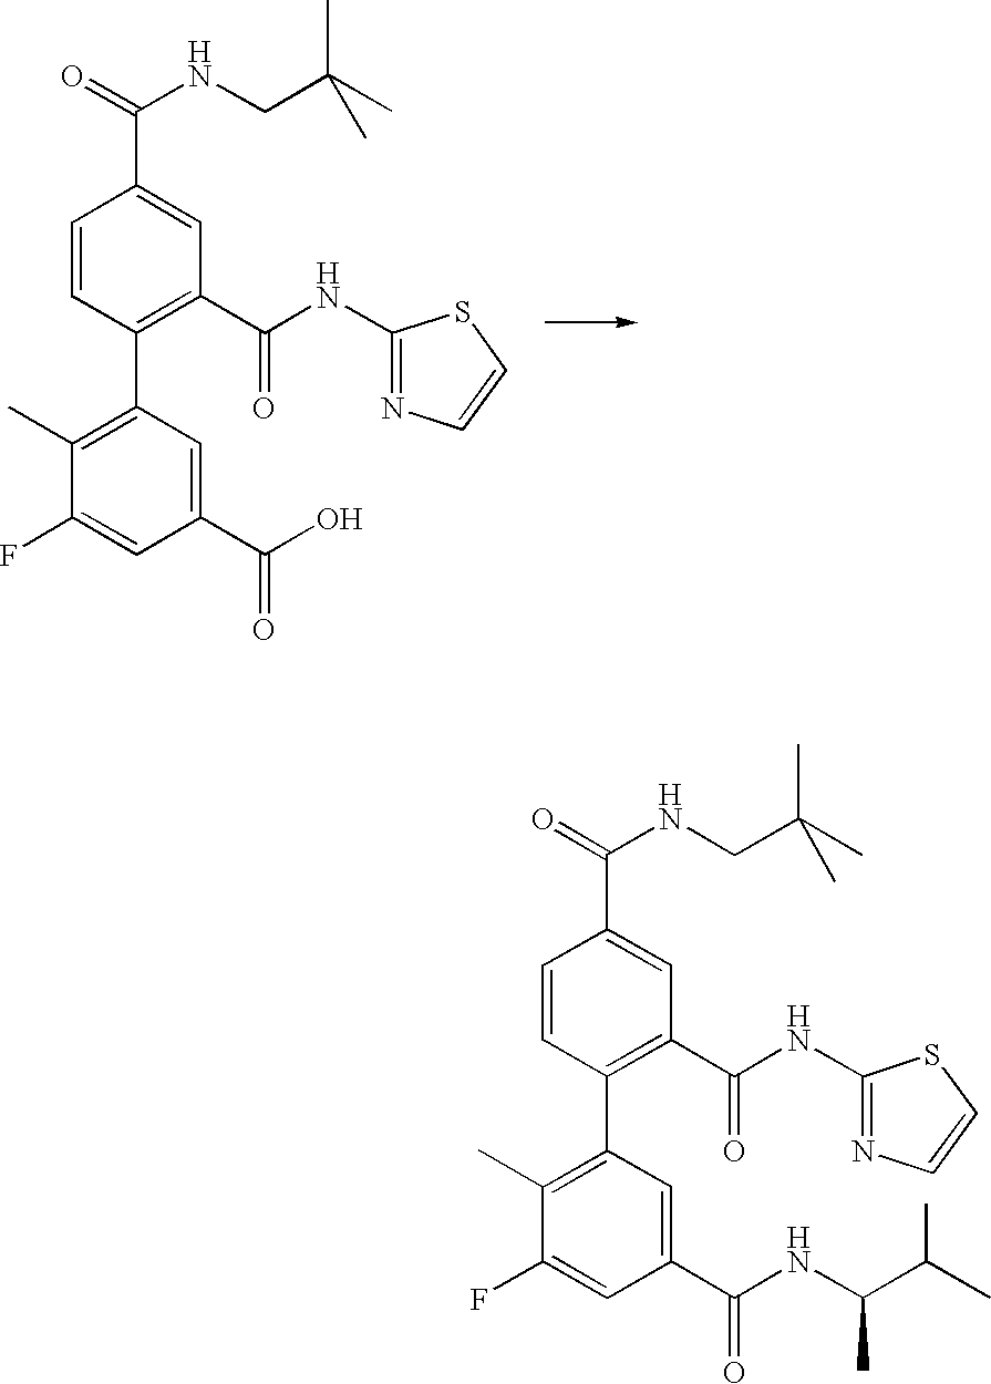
C1=CC(C2=C(C)C(F)=CC(C(O)=O)=C2)=C(C(NC2=NC=CS2)=O)C=C1C(=O)NCC(C)(C)C.C1=CC(C2=C(C)C(F)=CC(C(NC(C(C)C)C)=O)=C2)=C(C(NC2=NC=CS2)=O)C=C1C(=O)NCC(C)(C)C
